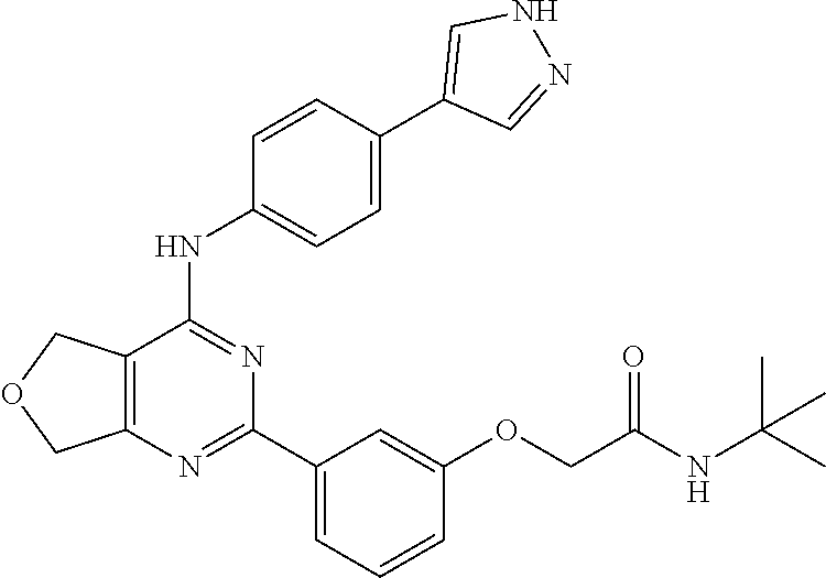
C12=C(C(NC3=CC=C(C4=CNN=C4)C=C3)=NC(C3=CC=CC(OCC(NC(C)(C)C)=O)=C3)=N1)COC2
